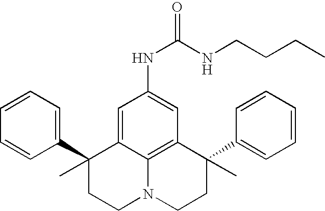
C1=CC=C(C2(C)CCN3C4=C(C(C5=CC=CC=C5)(C)CC3)C=C(NC(=O)NCCCC)C=C24)C=C1
